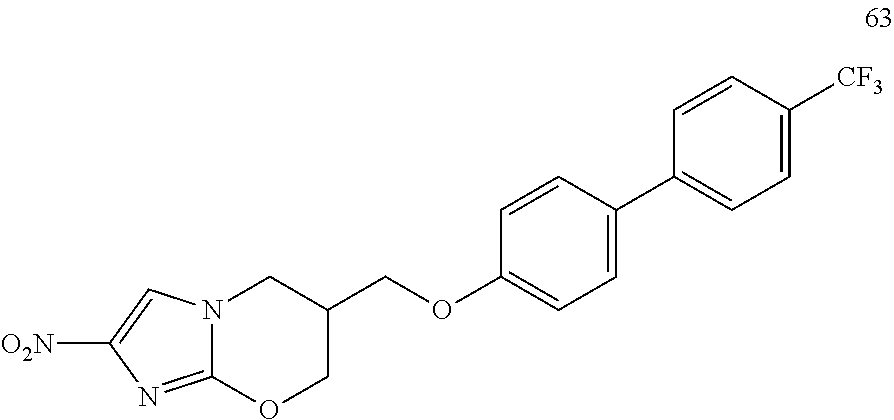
C12=NC([O2N])=CN1CC(COC1=CC=C(C3=CC=C([CF3])C=C3)C=C1)CO2
